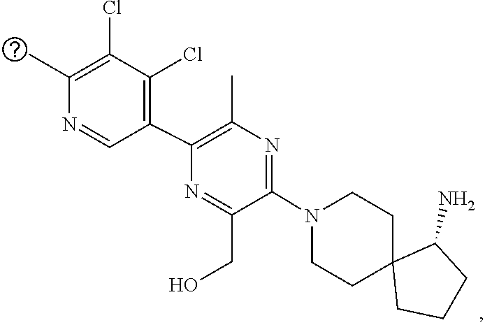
C1CN(C2=NC(C)=C(C3=C(Cl)C(Cl)=C(C)N=C3)N=C2CO)CCC12CCCC2N
